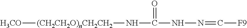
[(CH2CH2O)nCH2CH2](NC(NN=C[F9])=O)[H3CO]
